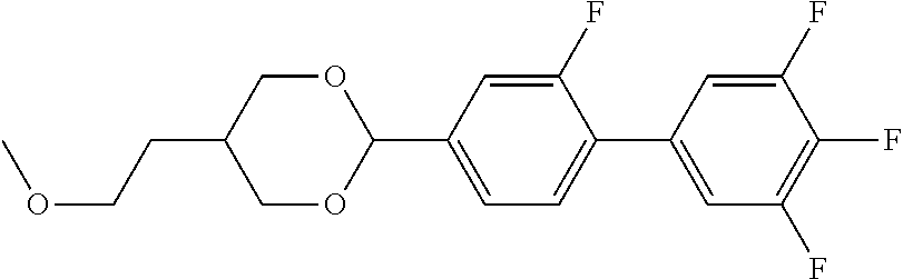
COCCC1COC(C2=CC=C(C3=CC(F)=C(F)C(F)=C3)C(F)=C2)OC1
